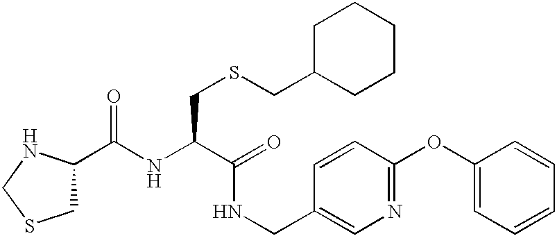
C(NC(C(=O)NCC1=CN=C(OC2=CC=CC=C2)C=C1)CSCC1CCCCC1)(=O)C1CSCN1
